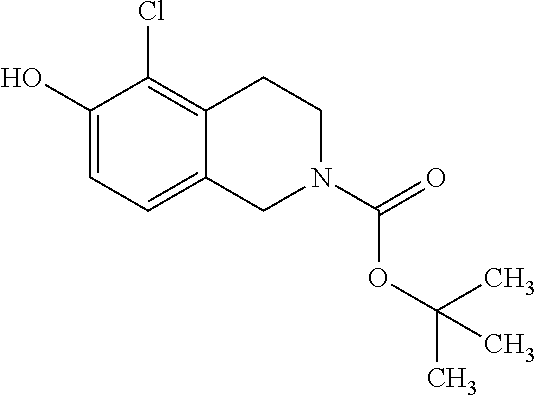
C1(O)=CC=C2C(=C1Cl)CCN(C(=O)OC(C)(C)C)C2
